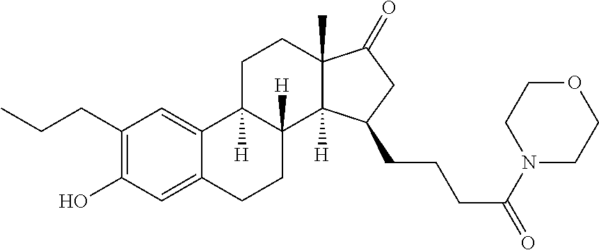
C1(CCC)=C(O)C=C2C(=C1)C1([H])C([H])(CC2)C2([H])C(C)(CC1)C(=O)CC2CCCC(N1CCOCC1)=O
